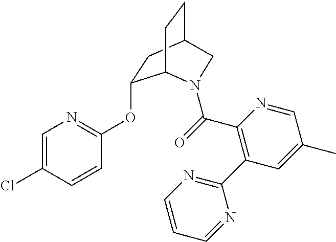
C1=C(Cl)C=CC(OC2CC3CCC2N(C(=O)C2=C(C4=NC=CC=N4)C=C(C)C=N2)C3)=N1
